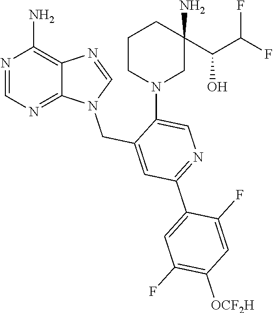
N1=CN=C2C(=C1N)N=CN2CC1=CC(C2=CC(F)=C([OCF2H])C=C2F)=NC=C1N1CCCC(C(O)C(F)F)(N)C1
